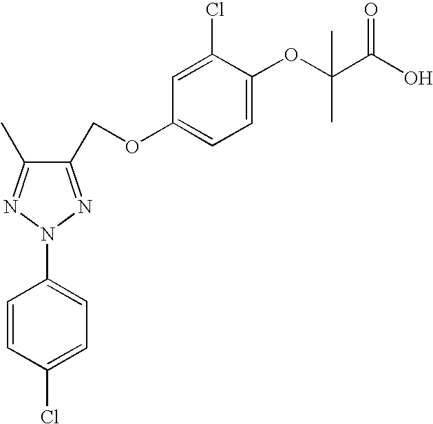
C1(COC2=CC=C(OC(C(O)=O)(C)C)C(Cl)=C2)=NN(C2=CC=C(Cl)C=C2)N=C1C
